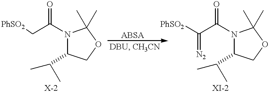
C(C(N1C(C(C)C)COC1(C)C)=O)[PhSO2].C(C(N1C(C(C)C)COC1(C)C)=O)([PhSO2])=[N2]
